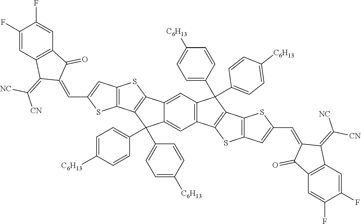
C1(F)=CC2=C(C=C1F)C(=O)C(=CC1=CC3=C(S1)C1=C(S3)C3=CC4=C(C=C3C1(C1=CC=C([C6H13])C=C1)C1=CC=C([C6H13])C=C1)C1=C(C4(C3=CC=C([C6H13])C=C3)C3=CC=C([C6H13])C=C3)C3=C(S1)C=C(C=C1C(=O)C4=C(C1=C([CN])[NC])C=C(F)C(F)=C4)S3)C2=C([NC])[CN]
